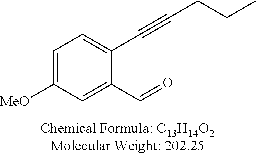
C1=C([MeO])C=C(C=O)C(C#CCCC)=C1
